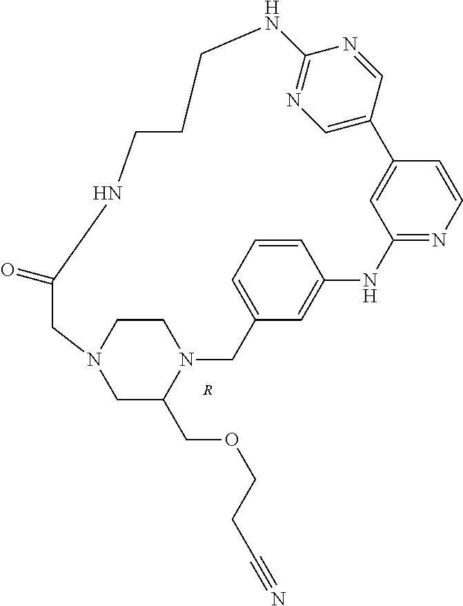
C1CN2CC(COCCC#N)N1CC1=CC=CC(=C1)NC1=NC=CC(=C1)C1=CN=C(N=C1)NCCCNC(=O)C2.[R]
